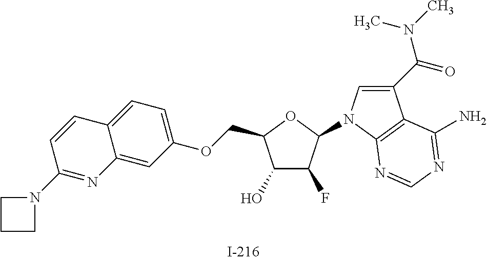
C1(O)C(F)C(N2C=C(C(=O)N(C)C)C3=C2N=CN=C3N)OC1COC1=CC=C2C(=C1)N=C(N1CCC1)C=C2
